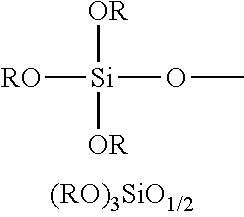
[RO][Si](OC)([OR])[OR]
